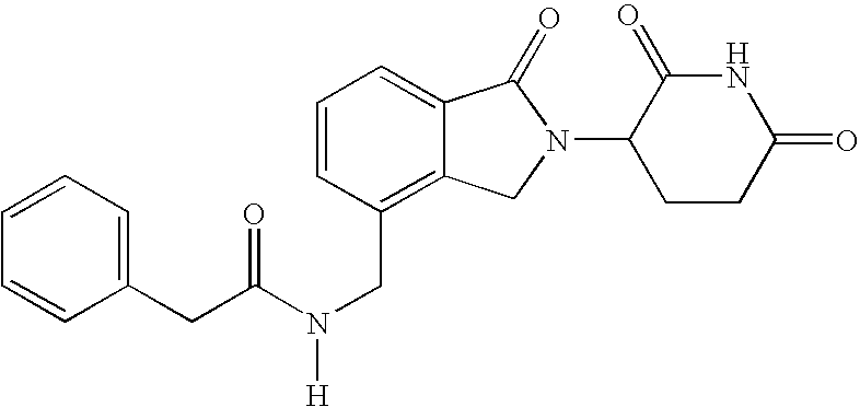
C1=CC=C(CC(N(CC2=C3C(=CC=C2)C(=O)N(C2CCC(=O)NC2=O)C3)[H])=O)C=C1
